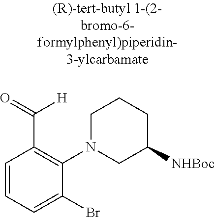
C1=CC=C(Br)C(N2CC([NHBoc])CCC2)=C1C([H])=O
